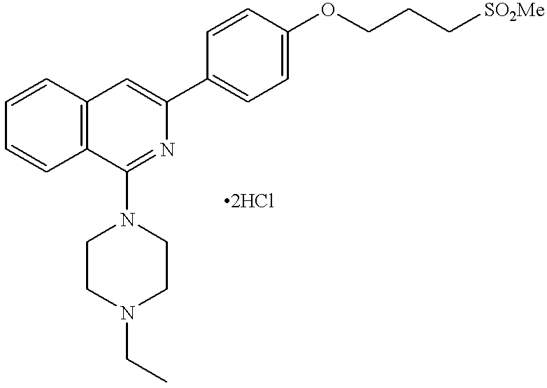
C1=CC2=C(C=C1)C=C(C1=CC=C(OCCC[SO2Me])C=C1)N=C2N1CCN(CC)CC1
